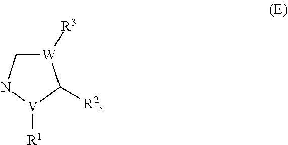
[V]1([R1])C([R2])[W]([R3])CN1
